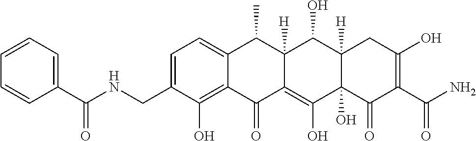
C1=C(CNC(C2=CC=CC=C2)=O)C(O)=C2C(=C1)C(C)C1([H])C(=C(O)C3(O)C([H])(C1O)CC(O)=C(C(N)=O)C3=O)C2=O
